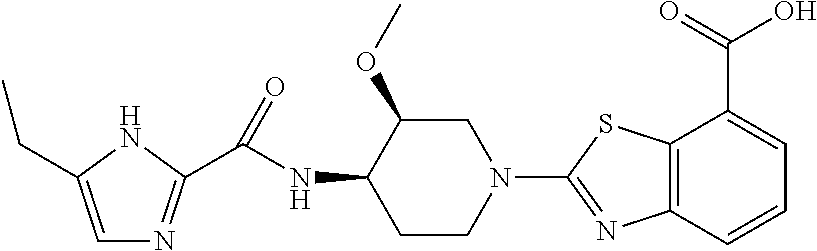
C1=C(CC)NC(C(NC2C(OC)CN(C3=NC4=C(C(C(=O)O)=CC=C4)S3)CC2)=O)=N1
